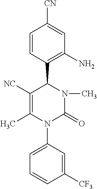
C1([CF3])=CC(N2C(=O)N(C)C(C3=C(N)C=C([CN])C=C3)C([NC])=C2C)=CC=C1
